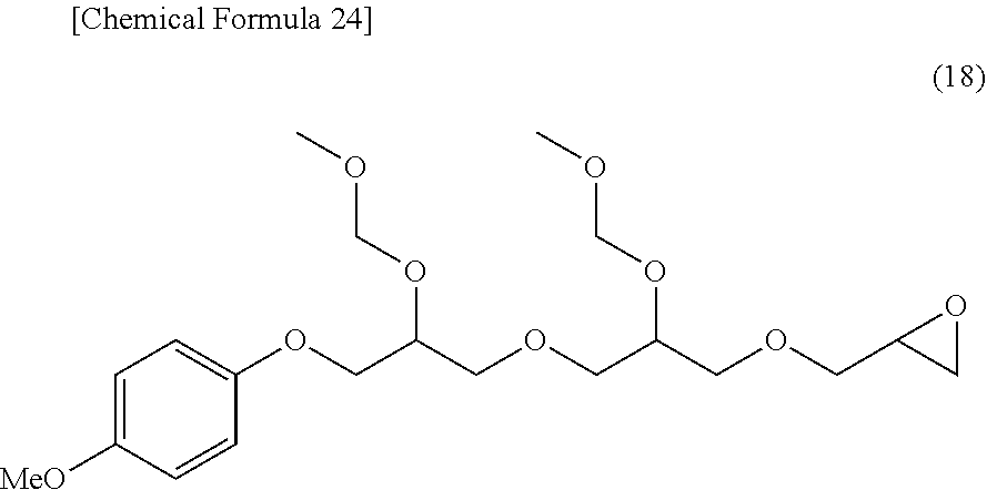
C1=C([MeO])C=CC(OCC(COCC(COCC2OC2)OCOC)OCOC)=C1
